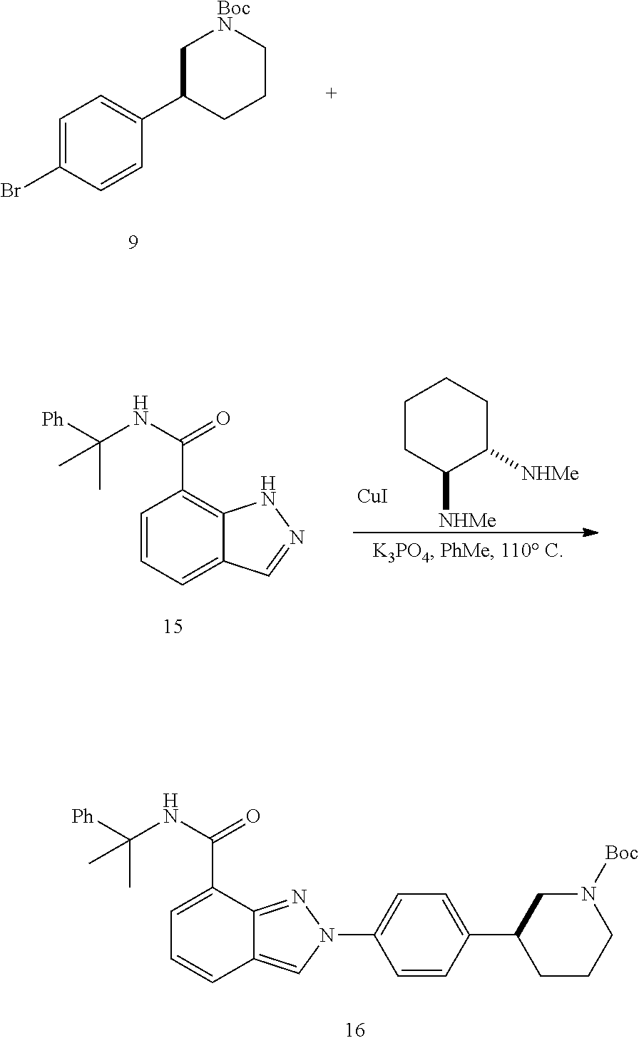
C1=C(Br)C=CC(C2CCC[BocN]C2)=C1.[CuI].C1CC([NHMe])C([NHMe])CC1.C1=CC=C2C(=C1C(NC([Ph])(C)C)=O)NN=C2.C1=C(C(NC([Ph])(C)C)=O)C2=NN(C3=CC=C(C4CCCN([Boc])C4)C=C3)C=C2C=C1
